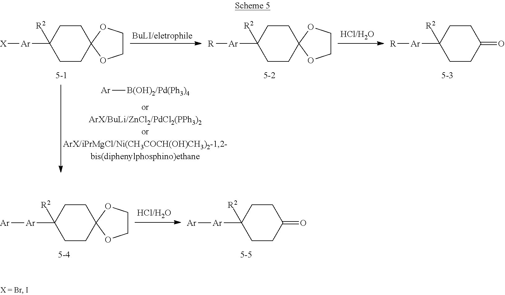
[Ar][B(OH)2/Pd(Ph3)4].C1CC([Ar][X])([R2])CCC12OCCO2.C1CC([Ar][R])([R2])CCC12OCCO2.C1CC([Ar][R])([R2])CCC1=O.C1CC([Ar][Ar])([R2])CCC12OCCO2.C1CC([Ar][Ar])([R2])CCC1=O
